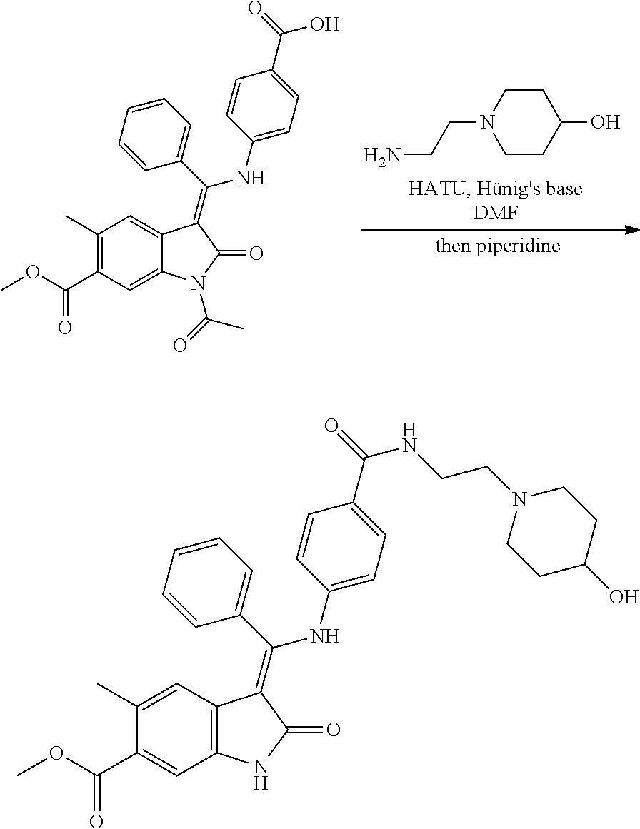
C1(C)=C(C(OC)=O)C=C2C(=C1)C(=C(C1=CC=CC=C1)NC1=CC=C(C(=O)O)C=C1)C(=O)N2C(=O)C.C1CN(CCN)CCC1O.C1(C)=CC2=C(C=C1C(OC)=O)NC(=O)C2=C(C1=CC=CC=C1)NC1=CC=C(C(=O)NCCN2CCC(O)CC2)C=C1
